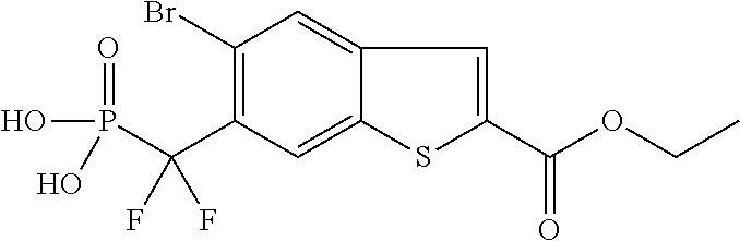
C1(Br)=C(C(P(=O)(O)O)(F)F)C=C2C(=C1)C=C(C(OCC)=O)S2
